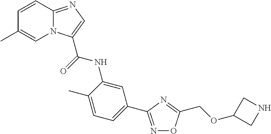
C1=CC2=NC=C(C(=O)NC3=CC(C4=NOC(COC5CNC5)=N4)=CC=C3C)N2C=C1C
